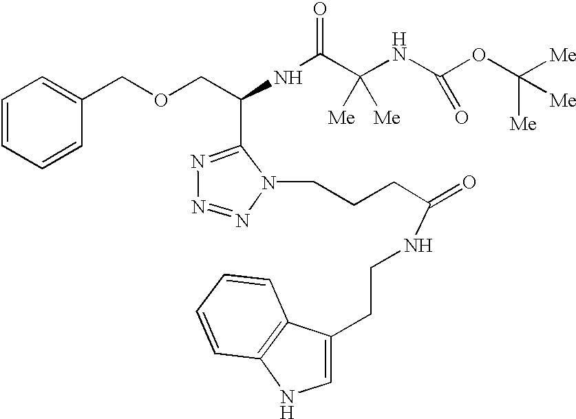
C1=CC=CC(COCC(NC(C([Me])([Me])NC(OC([Me])([Me])[Me])=O)=O)C2=NN=NN2CCCC(NCCC2=CNC3=C2C=CC=C3)=O)=C1
